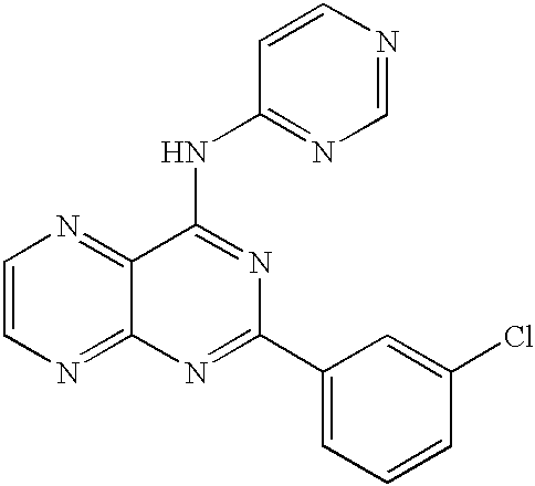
C1=CN=C2C(=N1)C(NC1=NC=NC=C1)=NC(C1=CC=CC(Cl)=C1)=N2
